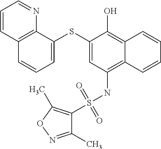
C12=C(NS(=O)(=O)C3=C(C)ON=C3C)C=C(SC3=CC=CC4=C3N=CC=C4)C(O)=C1C=CC=C2
